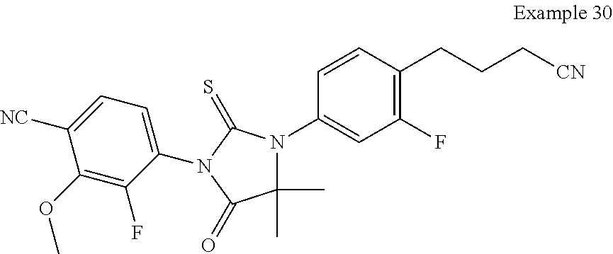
C1=CC(CCC[CN])=C(F)C=C1N1C(C)(C)C(=O)N(C2=CC=C([NC])C(OC)=C2F)C1=S
